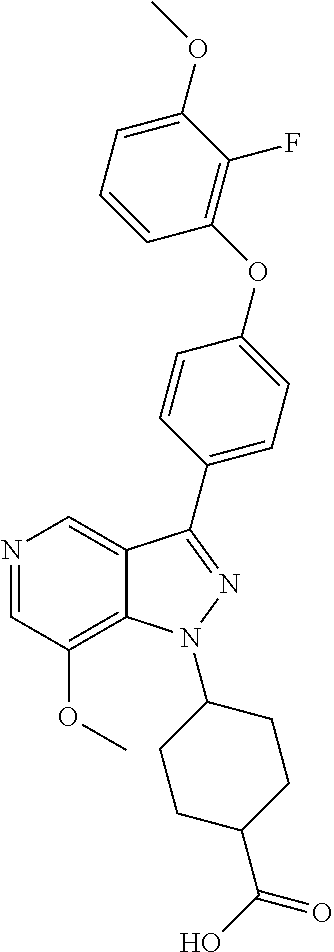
N1=CC(OC)=C2C(=C1)C(C1=CC=C(OC3=C(F)C(OC)=CC=C3)C=C1)=NN2C1CCC(C(O)=O)CC1
